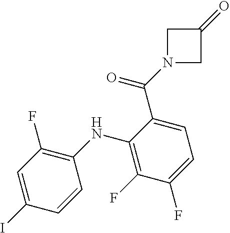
C1N(C(=O)C2=CC=C(F)C(F)=C2NC2=C(F)C=C(I)C=C2)CC1=O
